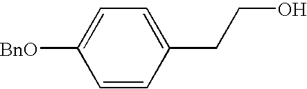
C1(CCO)=CC=C([BnO])C=C1
